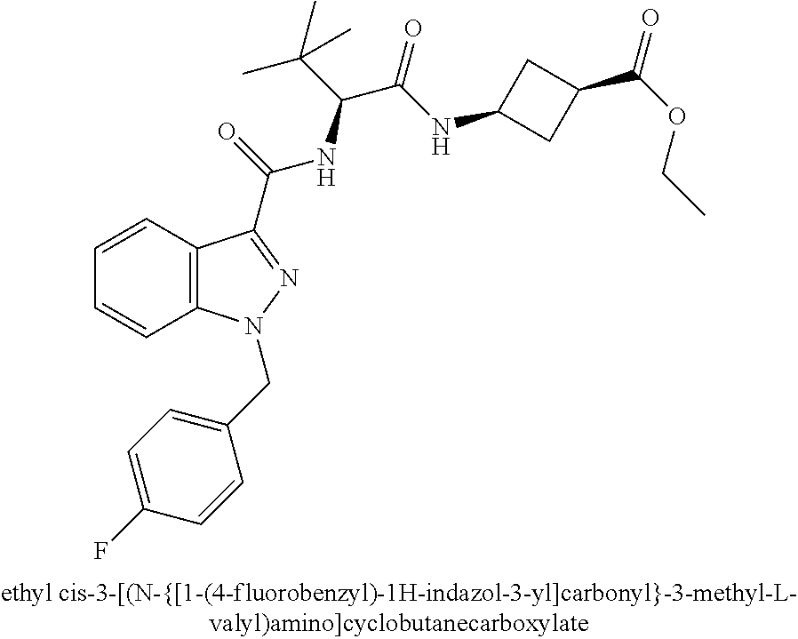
C1=CC2=C(C=C1)N(CC1=CC=C(F)C=C1)N=C2C(=O)NC(C(C)(C)C)C(=O)NC1CC(C(OCC)=O)C1
